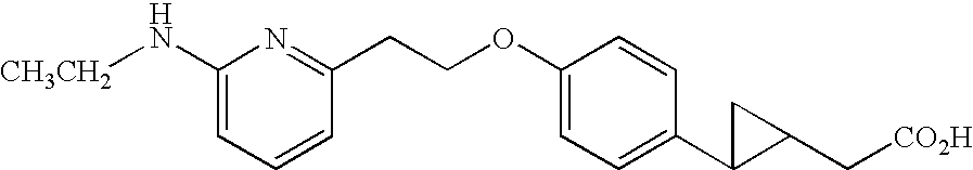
C1(N[CH3CH2])=CC=CC(CCOC2=CC=C(C3C(C[CO2H])C3)C=C2)=N1
